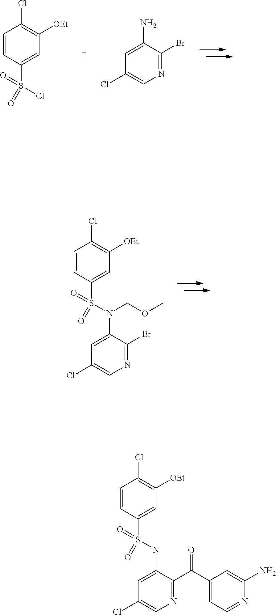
C1=CC(S(Cl)(=O)=O)=CC([OEt])=C1Cl.C1=C(N)C(Br)=NC=C1Cl.C1=CC(S(N(C2=CC(Cl)=CN=C2Br)COC)(=O)=O)=CC([OEt])=C1Cl.C1=CC(S(NC2=CC(Cl)=CN=C2C(=O)C2=CC=NC(N)=C2)(=O)=O)=CC([OEt])=C1Cl
